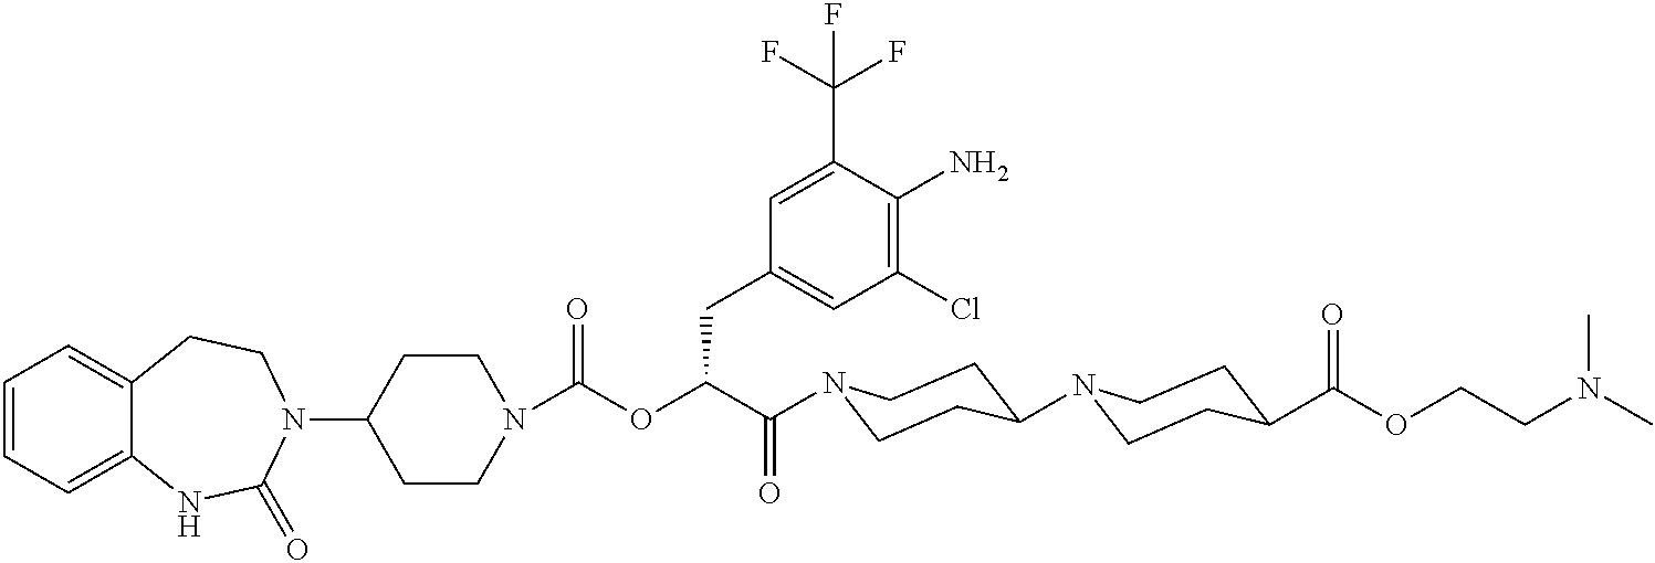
C1(N2CCC3=CC=CC=C3NC2=O)CCN(C(OC(C(=O)N2CCC(N3CCC(C(OCCN(C)C)=O)CC3)CC2)CC2=CC(Cl)=C(N)C(C(F)(F)F)=C2)=O)CC1
